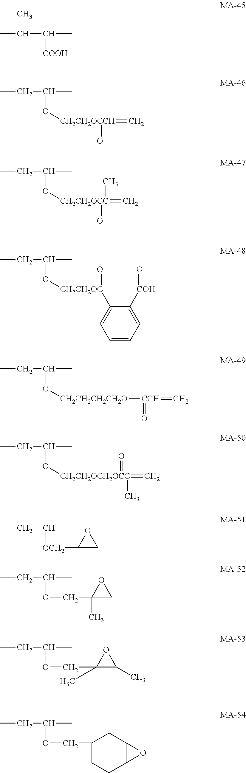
CC(C(C)[COOH])C.CCC(C)O[CH2CH2OCCH](=C)=O.CCC(C)O[CH2CH2OCC](=C)(C)=O.CCC(C)O[CH2CH2OC](C1=CC=CC=C1[COH]=O)=O.CCC(C)O[CH2CH2CH2CH2O][CCH](=C)=O.CCC(C)O[CH2CH2OCH2OCC](=C)(C)=O.CCC(C)[OCH2]C1CO1.CCC(C)OCC1(C)CO1.CCC(C)OCC1(C)C(C)O1.CCC(C)OCC1CCC2C(C1)O2
